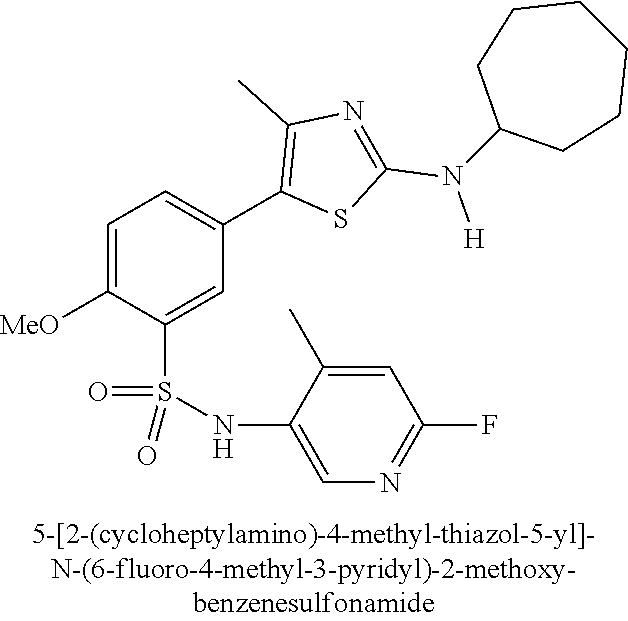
C1=C([MeO])C(S(NC2=CN=C(F)C=C2C)(=O)=O)=CC(C2=C(C)N=C(N([H])C3CCCCCC3)S2)=C1
